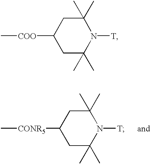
C[CONR5]C1CC(C)(C)N([T])C(C)(C)C1.C[COO]C1CC(C)(C)N([T])C(C)(C)C1
